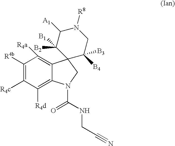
C1([R4b])=C([R4c])C([R4d])=C2C(=C1[R4a])C1(CN2C(NCC#N)=O)C([B4])([B3])CN([R8])C([A1])C1([B1])[B2]
